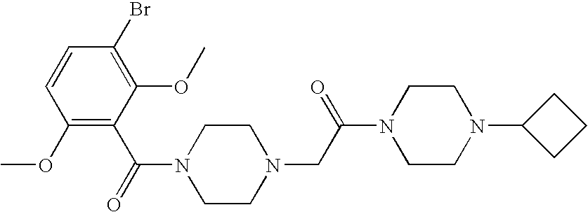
C(N1CCN(CC(N2CCN(C3CCC3)CC2)=O)CC1)(=O)C1=C(OC)C=CC(Br)=C1OC
